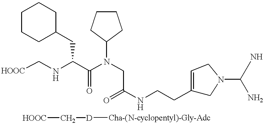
[HOOC]CNC(C(N(CC(NCCC1=CCN(C(N)N)C1)=O)C1CCCC1)=O)CC1CCCCC1.[HOOC]C[D][Cha-(N-cyclopentyl)-Gly-Adc]
